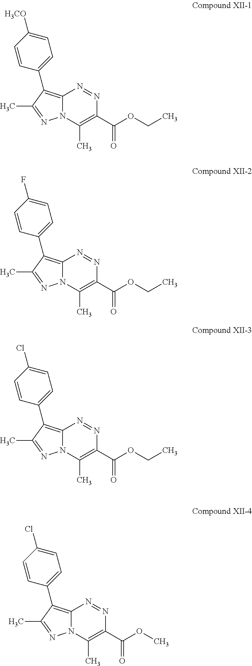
C12=C(C3=CC=C([H3CO])C=C3)C(C)=NN1C(C)=C(C(OCC)=O)N=N2.C12=C(C3=CC=C(F)C=C3)C(C)=NN1C(C)=C(C(OCC)=O)N=N2.C12=C(C3=CC=C(Cl)C=C3)C(C)=NN1C(C)=C(C(OCC)=O)N=N2.C12=C(C3=CC=C(Cl)C=C3)C(C)=NN1C(C)=C(C(OC)=O)N=N2
